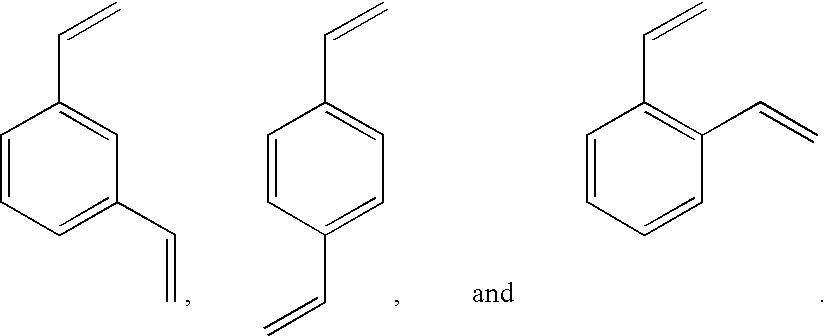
C1=CC=CC(C=C)=C1C=C.C1=CC(C=C)=CC=C1C=C.C1=CC=C(C=C)C=C1C=C
